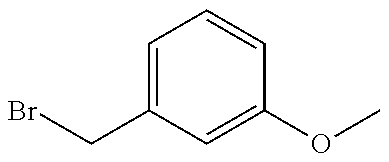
BrCC1=CC=CC(OC)=C1
